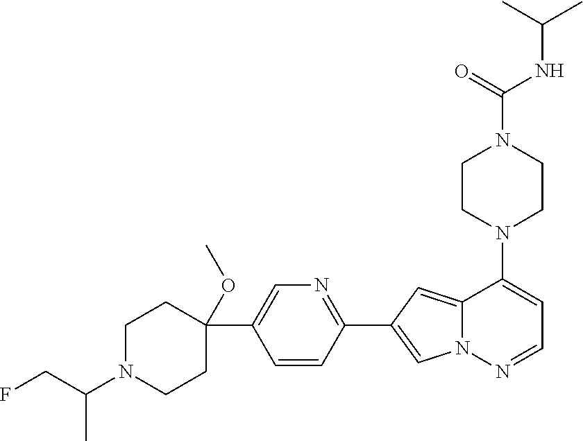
N1(C2=CC=NN3C2=CC(C2=NC=C(C4(OC)CCN(C(CF)C)CC4)C=C2)=C3)CCN(C(NC(C)C)=O)CC1
